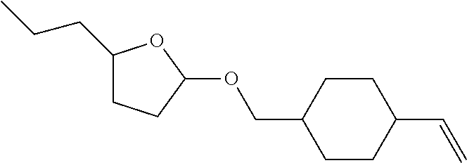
C1(CCC)CCC(OCC2CCC(C=C)CC2)O1
